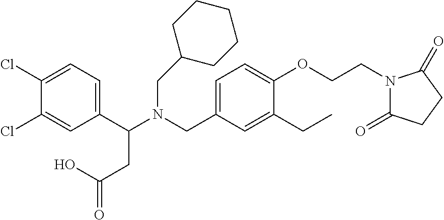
C1(C(N(CC2=CC=C(OCCN3C(=O)CCC3=O)C(CC)=C2)CC2CCCCC2)CC(=O)O)=CC=C(Cl)C(Cl)=C1
